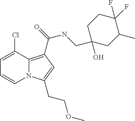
C1=C(Cl)C2=C(C(NCC3(O)CC(C)C(F)(F)CC3)=O)C=C(CCOC)N2C=C1
